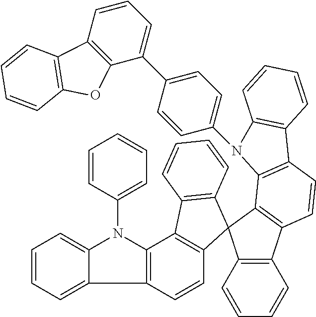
C1=CC=C2C(=C1)N(C1=CC=CC=C1)C1=C2C=CC2=C1C1=C(C=CC=C1)C21C2=C(C3=C1C1=C(C=C3)C3=C(C=CC=C3)N1C1=CC=C(C3=CC=CC4=C3OC3=C4C=CC=C3)C=C1)C=CC=C2
